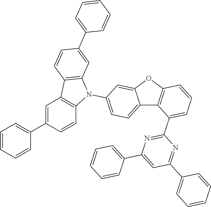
C12=CC=C(N3C4=C(C5=C3C=CC(C3=CC=CC=C3)=C5)C=CC(C3=CC=CC=C3)=C4)C=C1OC1=C2C(C2=NC(C3=CC=CC=C3)=CC(C3=CC=CC=C3)=N2)=CC=C1
